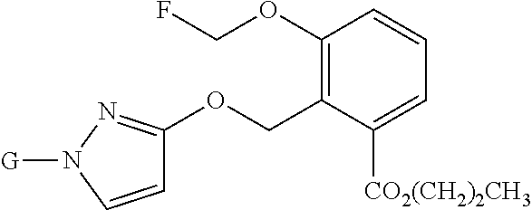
C1=CN([G])N=C1OCC1=C(OCF)C=CC=C1[CO2(CH2)2CH3]
